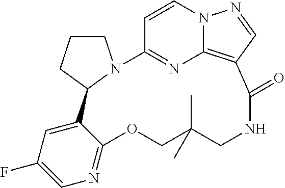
C1CN2C(C1)C1=CC(F)=CN=C1OCC(C)(C)CNC(=O)C1=C3N=C2C=CN3N=C1
